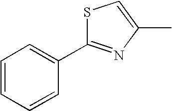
C1=CC=CC(C2=NC(C)=CS2)=C1
